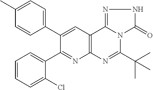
C1=CC=C(Cl)C(C2=NC3=C(C=C2C2=CC=C(C)C=C2)C2=NNC(=O)N2C(C(C)(C)C)=N3)=C1
